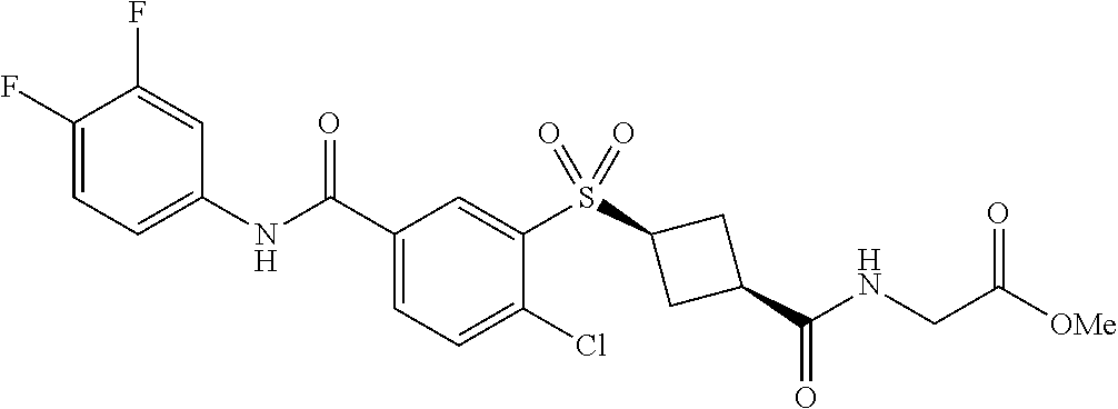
C1(F)=CC=C(NC(C2=CC=C(Cl)C(S(=O)(=O)C3CC(C(NCC(=O)[OMe])=O)C3)=C2)=O)C=C1F
